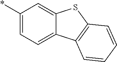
C1(*)=CC=C2C(=C1)SC1=C2C=CC=C1
